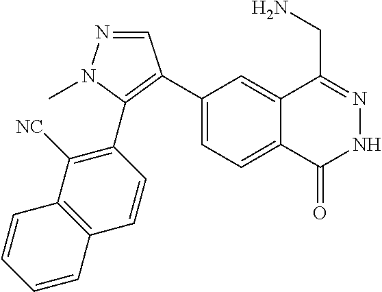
C1(C2=C(C3=C([NC])C4=C(C=C3)C=CC=C4)N(C)N=C2)=CC=C2C(=C1)C(CN)=NNC2=O
